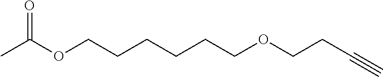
CC(OCCCCCCOCCC#C)=O
